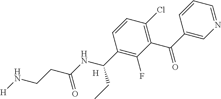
N1=CC=CC(C(=O)C2=C(Cl)C=CC(C(NC(=O)CCN[H])CC)=C2F)=C1.[H]
